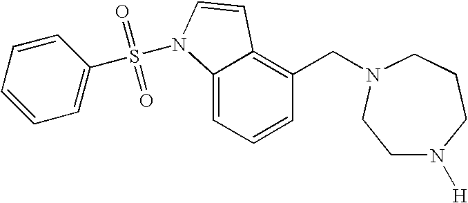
C1=CC=C2C(=C1CN1CCCN([H])CC1)C=CN2S(C1=CC=CC=C1)(=O)=O
